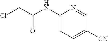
C1(NC(CCl)=O)=CC=C([CN])C=N1
